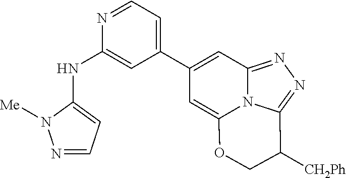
N1=CC=C(NC2=CC(C3=CC4=NN=C5N4C(=C3)OCC5[CH2Ph])=CC=N2)N1[Me]
